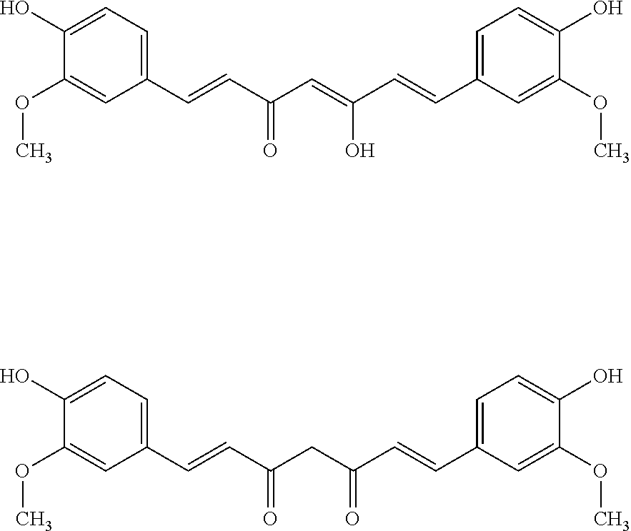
C1=C(O)C(OC)=CC(C=CC(C=C(C=CC2=CC=C(O)C(OC)=C2)O)=O)=C1.C1=C(O)C(OC)=CC(C=CC(CC(C=CC2=CC=C(O)C(OC)=C2)=O)=O)=C1
